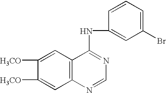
C1([H3CO])=CC2=C(C=C1[H3CO])C(NC1=CC(Br)=CC=C1)=NC=N2
